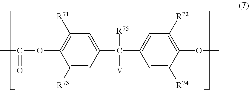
C1([R71])=C(OC(C)=O)C([R73])=CC(C(C2=CC([R72])=C(OC)C([R74])=C2)([R75])[V])=C1
